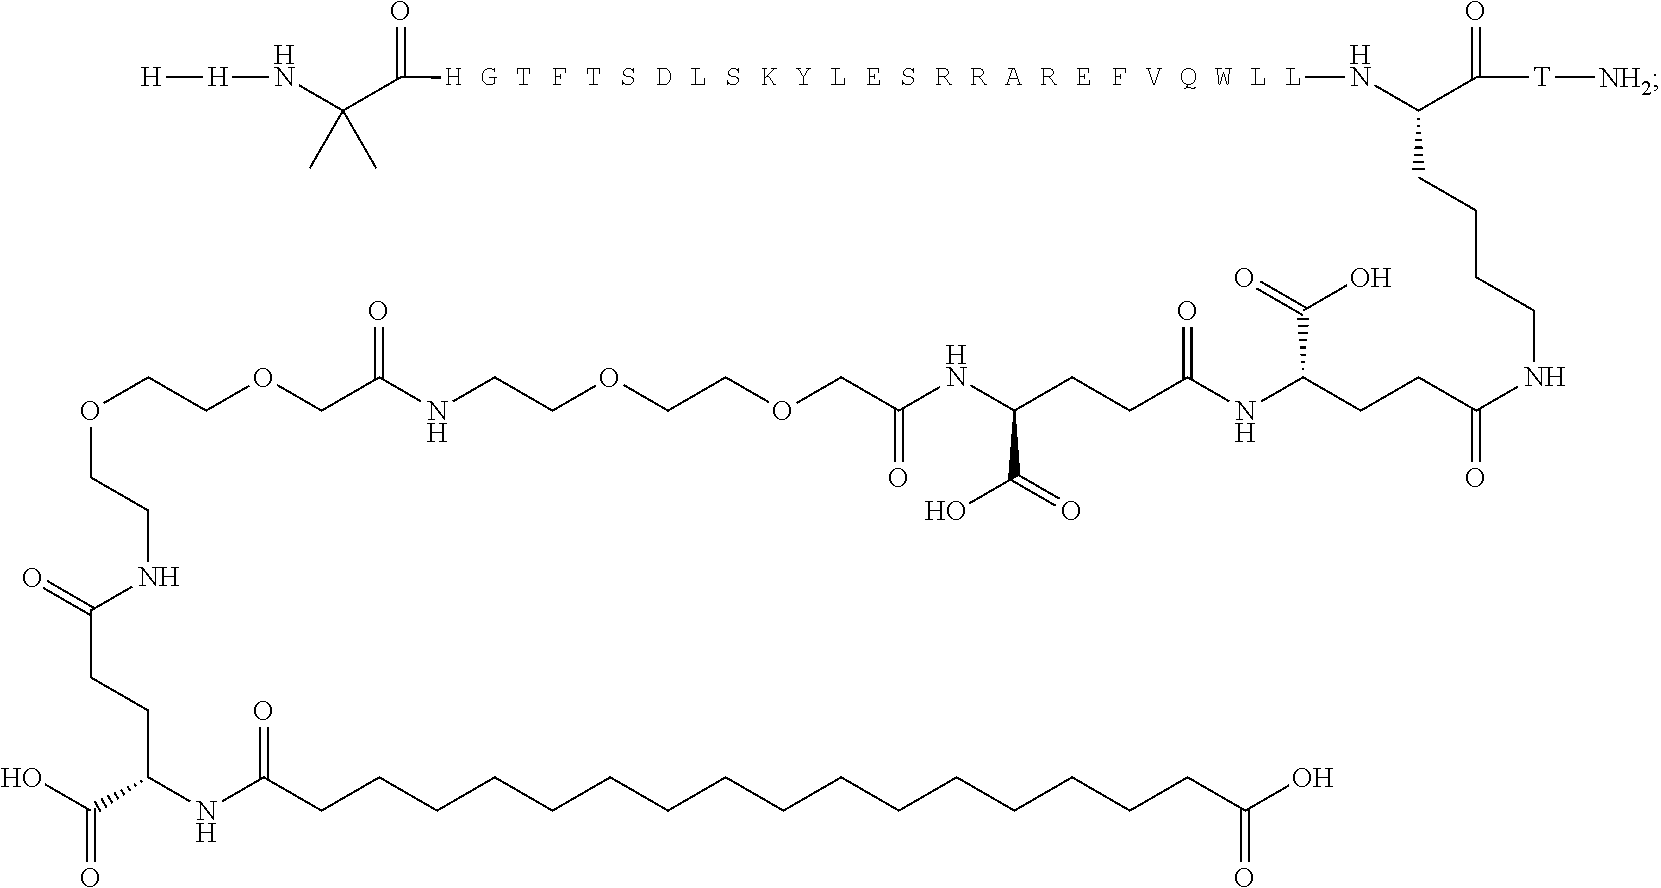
OC(C(NC(CCCCCCCCCCCCCCCCC(O)=O)=O)CCC(=O)NCCOCCOCC(NCCOCCOCC(NC(CCC(NC(CCC(NCCCCC(N[H G T F T S D L S K Y L E S R R A R E F V Q W L L]C(=O)C(N[H][H])(C)C)C([T][NH2])=O)=O)C(=O)O)=O)C(=O)O)=O)=O)=O
